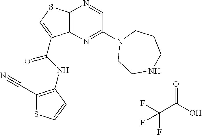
C12=C(N=C(N3CCNCCC3)C=N1)C(C(=O)NC1=C(C#N)SC=C1)=CS2.C(C(O)=O)(F)(F)F
